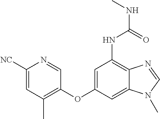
C1=NC([NC])=CC(C)=C1OC1=CC(NC(NC)=O)=C2C(=C1)N(C)C=N2
